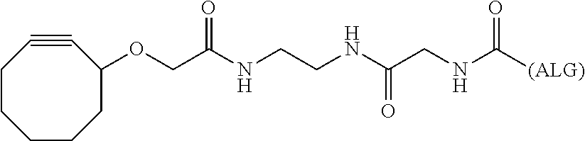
C1C(OCC(NCCNC(CNC([(ALG)])=O)=O)=O)C#CCCCC1
